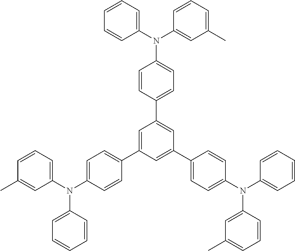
C1=CC(C2=CC(C3=CC=C(N(C4=CC(C)=CC=C4)C4=CC=CC=C4)C=C3)=CC(C3=CC=C(N(C4=CC=CC(C)=C4)C4=CC=CC=C4)C=C3)=C2)=CC=C1N(C1=CC=CC=C1)C1=CC(C)=CC=C1
